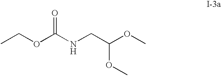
CCOC(NCC(OC)OC)=O
